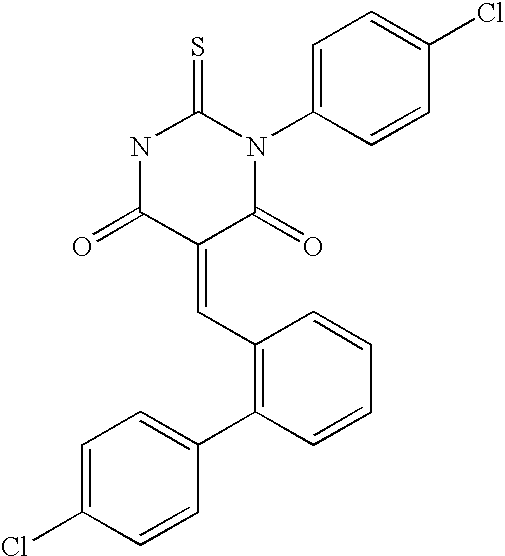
S=C1NC(=O)C(=CC2=C(C3=CC=C(Cl)C=C3)C=CC=C2)C(=O)N1C1=CC=C(Cl)C=C1
